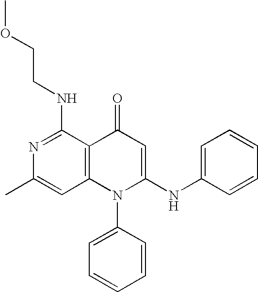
C1=C(C)N=C(NCCOC)C2=C1N(C1=CC=CC=C1)C(NC1=CC=CC=C1)=CC2=O
